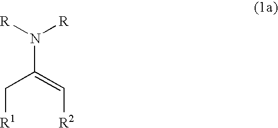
C(C(=C[R2])N([R])[R])[R1]
